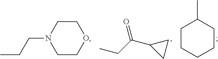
C1COCCN1CCC.C1(C(=O)CC)CC1.C1CCCCC1C
